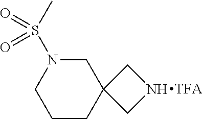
C1CCC2(CN1S(C)(=O)=O)CNC2
